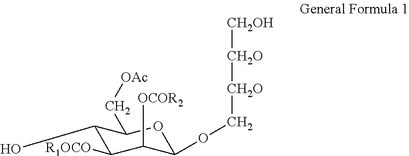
C1(O)C([R1OCO])C([OCOR2])C(OC[CH2O][CH2O][CH2OH])OC1C[OAc]
